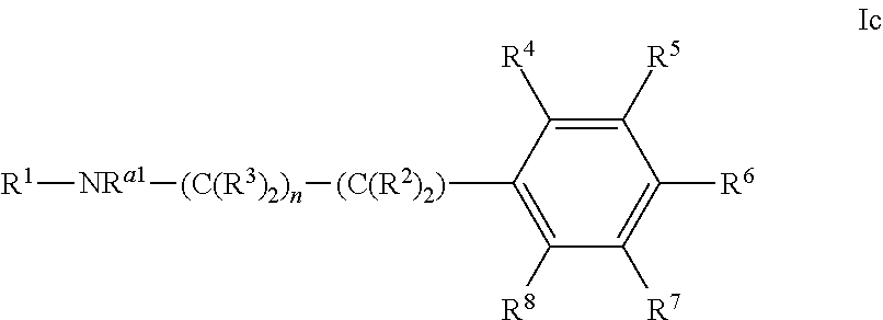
C1([R5])=C([R4])C([(C(R2)2)][(C(R3)2)n][NRa1][R1])=C([R8])C([R7])=C1[R6]
